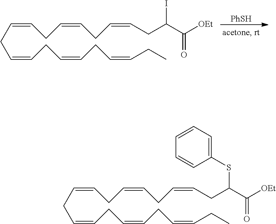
C(C=CCC=CCC=CCC)C=CCC=CCC=CCC(C([OEt])=O)I.[PhSH].C(C=CCC=CCC=CCC)C=CCC=CCC=CCC(C([OEt])=O)SC1=CC=CC=C1
